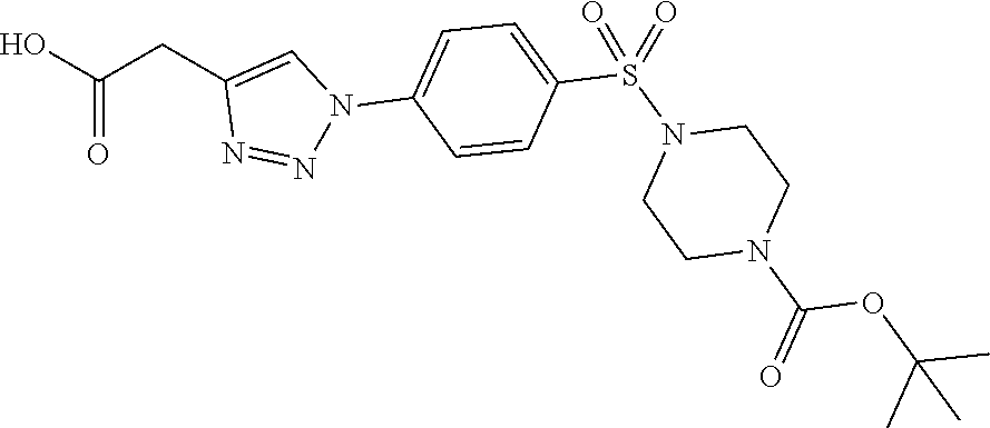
OC(CC1=CN(C2=CC=C(S(N3CCN(C(=O)OC(C)(C)C)CC3)(=O)=O)C=C2)N=N1)=O
